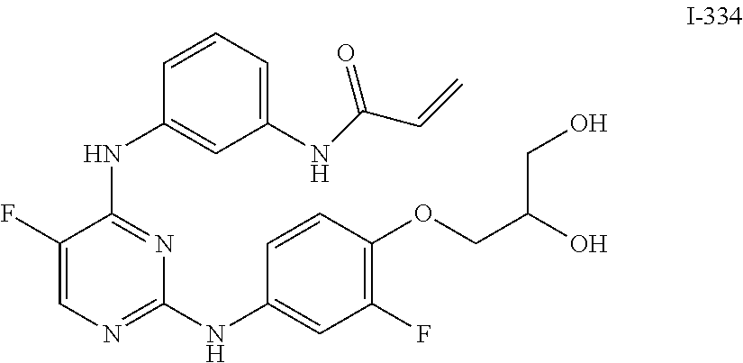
C1(F)=CN=C(NC2=CC(F)=C(OCC(O)CO)C=C2)N=C1NC1=CC(NC(C=C)=O)=CC=C1
